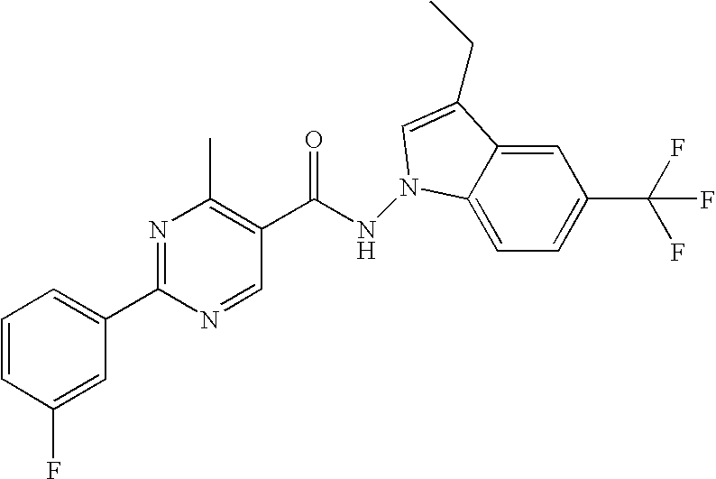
C1=C2C(=CC=C1C(F)(F)F)N(NC(C1=C(C)N=C(C3=CC=CC(F)=C3)N=C1)=O)C=C2CC
